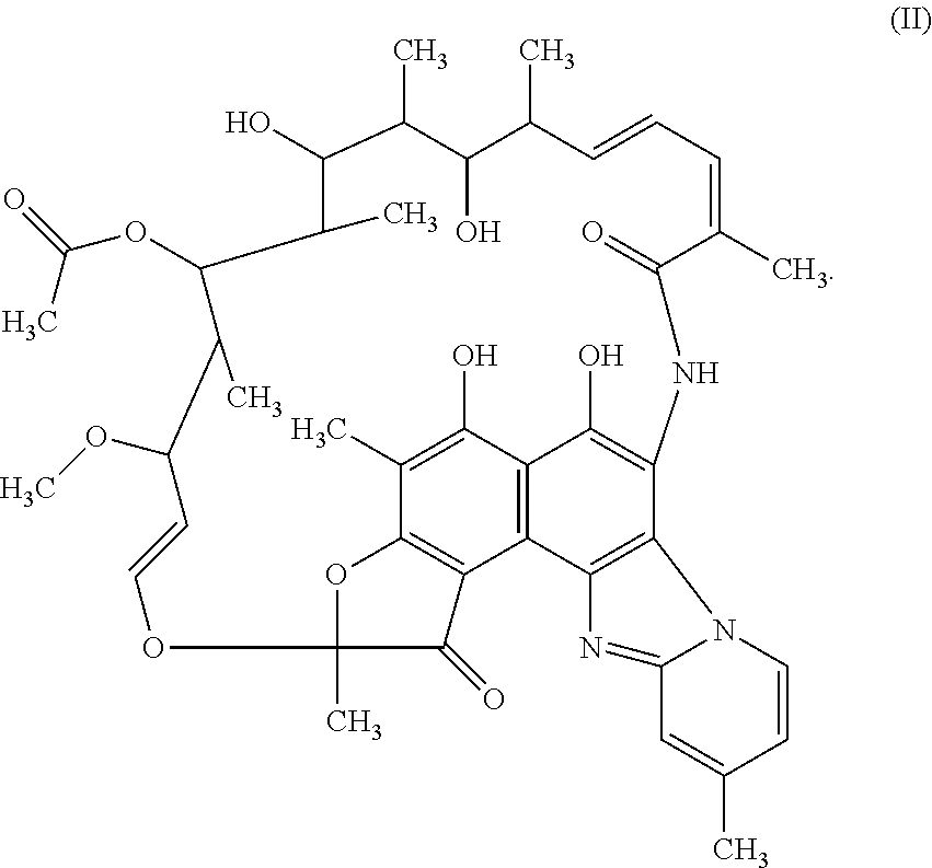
OC1C(C)C(O)C(C)C=CC=C(C)C(=O)NC2=C(O)C3=C(C4=C2N2C(=N4)C=C(C)C=C2)C2=C(C(C)=C3O)OC(C)(C2=O)OC=CC(OC)C(C)C(OC(=O)C)C1C
